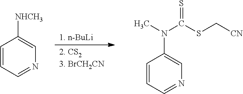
C1=CC=NC=C1[NHCH3].C1=CC=NC=C1N(C)C(SC[CN])=S
